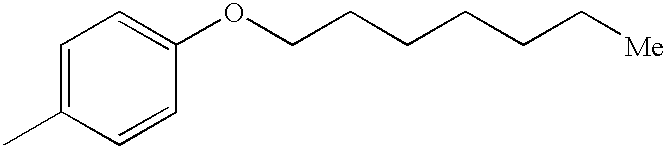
C1=C(C)C=CC(OCCCCCC[Me])=C1
